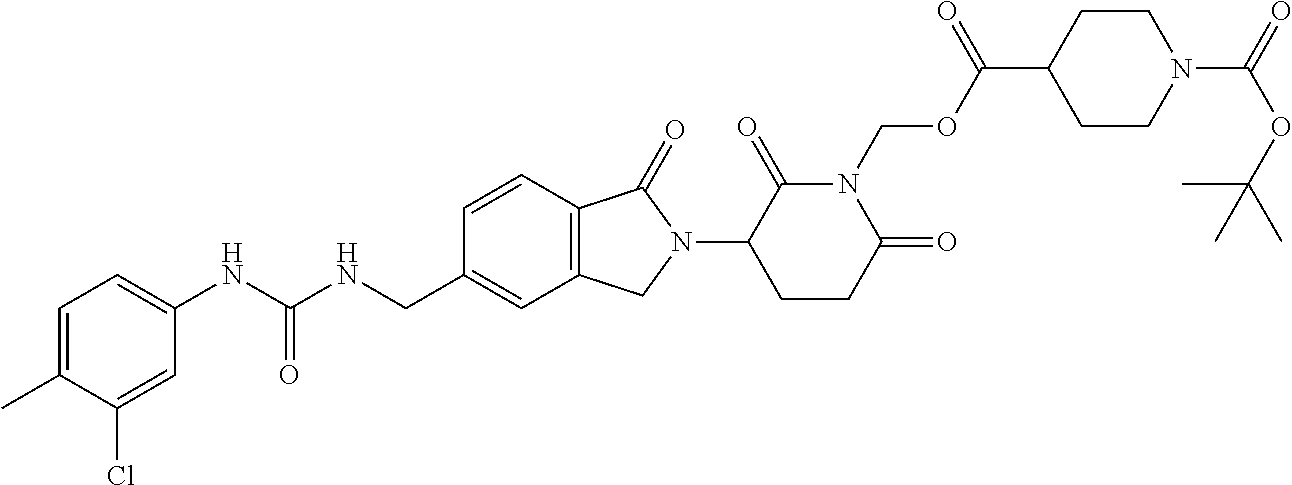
C1(NC(=O)NCC2=CC3=C(C=C2)C(=O)N(C2CCC(=O)N(COC(C4CCN(C(=O)OC(C)(C)C)CC4)=O)C2=O)C3)=CC=C(C)C(Cl)=C1
